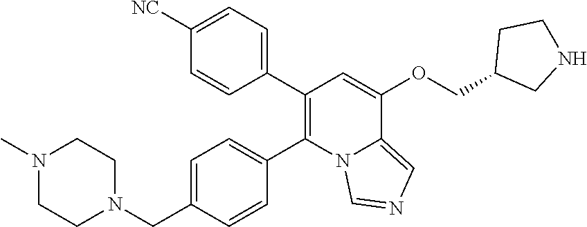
C1=CC(C2=C(C3=CC=C(CN4CCN(C)CC4)C=C3)N3C(=CN=C3)C(OCC3CNCC3)=C2)=CC=C1[NC]
